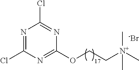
[N+](C)(CCOC1=NC(Cl)=NC(Cl)=N1)(C)C.[-Br]
